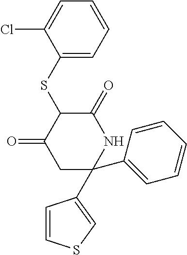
C1(SC2C(=O)CC(C3=CC=CC=C3)(C3=CSC=C3)NC2=O)=CC=CC=C1Cl
